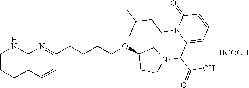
C12=C(C=CC(CCCCOC3CCN(C(C(=O)O)C4=CC=CC(=O)N4CCC(C)C)C3)=N1)CCCN2.[HCOOH]
